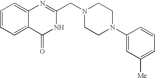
C1=CC=C2C(=C1)N=C(CN1CCN(C3=CC([Me])=CC=C3)CC1)NC2=O
